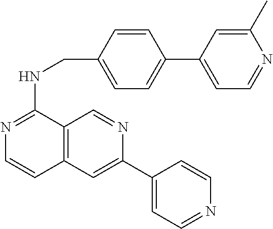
C1=CC(CNC2=NC=CC3=C2C=NC(C2=CC=NC=C2)=C3)=CC=C1C1=CC=NC(C)=C1
